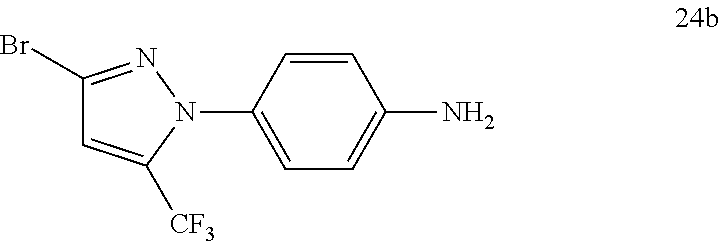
C1=C(N2C([CF3])=CC(Br)=N2)C=CC(N)=C1
